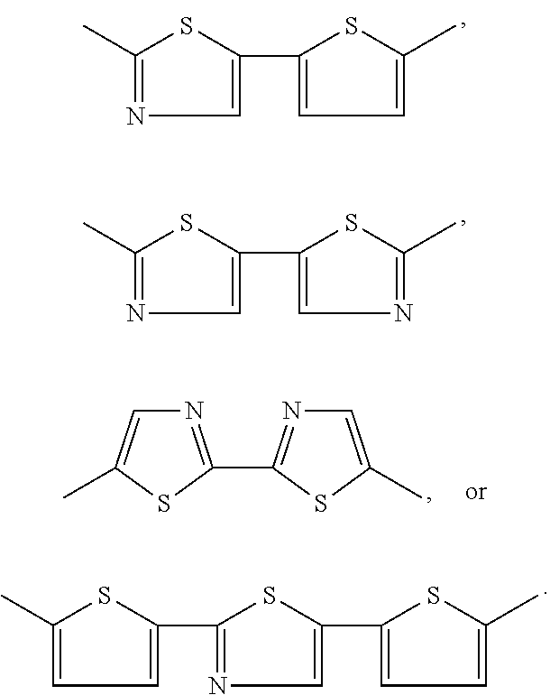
CC1=NC=C(C2=CC=C(C)S2)S1.CC1=NC=C(C2=CN=C(C)S2)S1.C1(C2=CC=C(C)S2)=NC=C(C2=CC=C(C)S2)S1.N1=C(C2=NC=C(C)S2)SC(C)=C1
